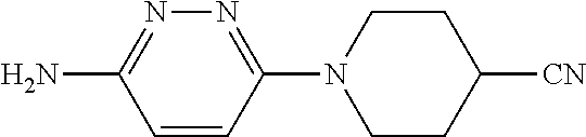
NC1=NN=C(N2CCC([CN])CC2)C=C1
